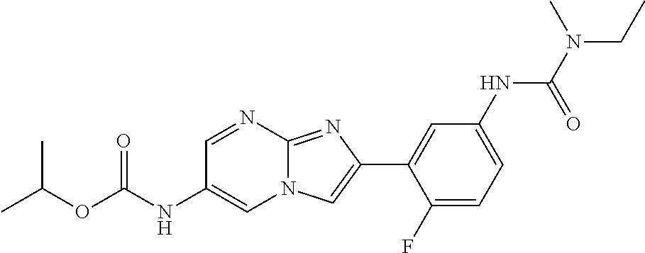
C1=NC2=NC(C3=CC(NC(N(CC)C)=O)=CC=C3F)=CN2C=C1NC(OC(C)C)=O
